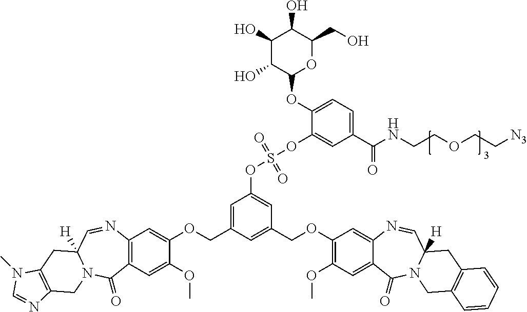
C1=C(COC2=CC3=C(C=C2OC)C(=O)N2C([H])(C=N3)CC3=C(C2)N=CN3C)C=C(COC2=C(OC)C=C3C(=C2)N=CC2([H])N(C3=O)CC3=C(C2)C=CC=C3)C=C1OS(OC1=CC(C(NCCOCC[N3])=O)=CC=C1OC1OC(CO)C(O)C(O)C1O)(=O)=O
